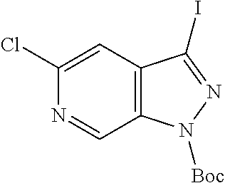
N1=CC2=C(C=C1Cl)C(I)=NN2[Boc]
